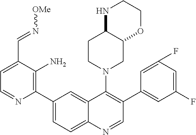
C1=C(C=N[OMe])C(N)=C(C2=CC=C3C(=C2)C(N2CC4C(CC2)NCCO4)=C(C2=CC(F)=CC(F)=C2)C=N3)N=C1
